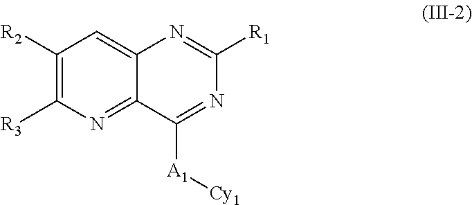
C12=CC([R2])=C([R3])N=C1C([A1][Cy1])=NC([R1])=N2
